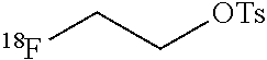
[OTs]CC[18F]
